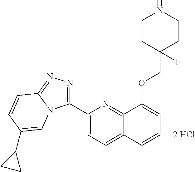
C1(C2=NN=C3N2C=C(C2CC2)C=C3)=CC=C2C(=N1)C(OCC1(F)CCNCC1)=CC=C2
